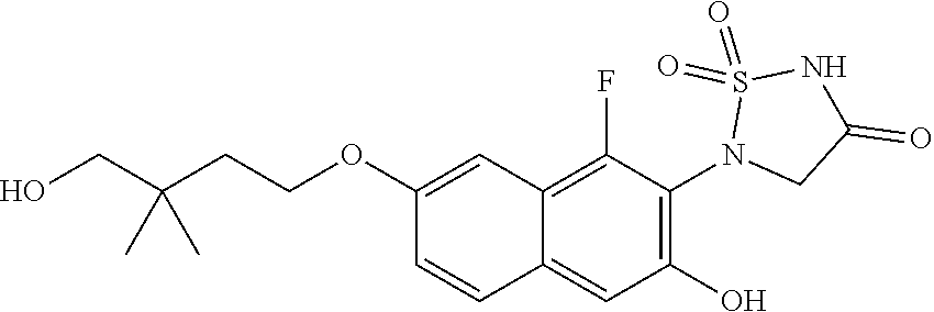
C1(OCCC(CO)(C)C)=CC2=C(F)C(N3CC(=O)NS3(=O)=O)=C(O)C=C2C=C1
